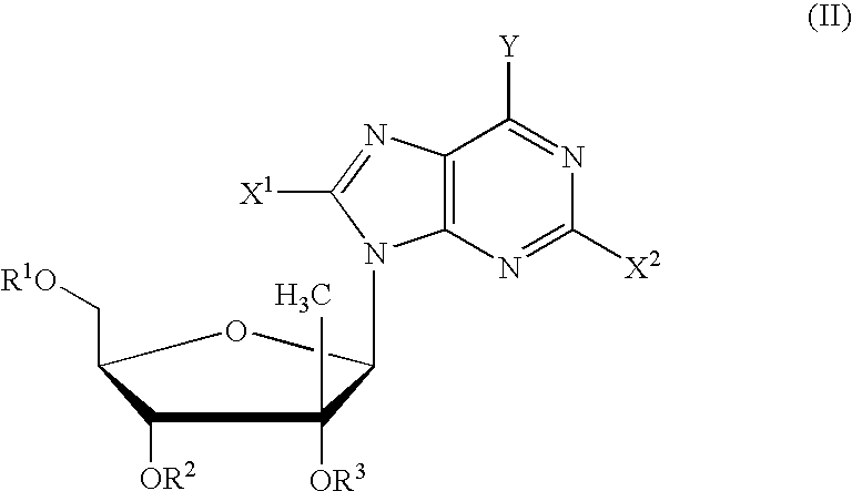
C12=C(N=C([X1])N1C1C([OR3])(C)C([OR2])C(C[R1O])O1)C([Y])=NC([X2])=N2
